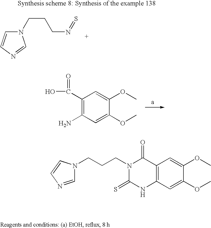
C1(C(O)=O)=C(N)C=C(OC)C(OC)=C1.N1(CCCN=S)C=CN=C1.C1=NC=CN1CCCN1C(=S)NC2=C(C1=O)C=C(OC)C(OC)=C2
